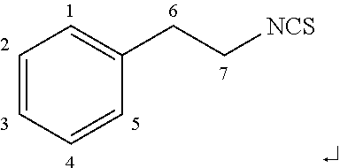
C1=CC=CC(CC[NCS])=C1
